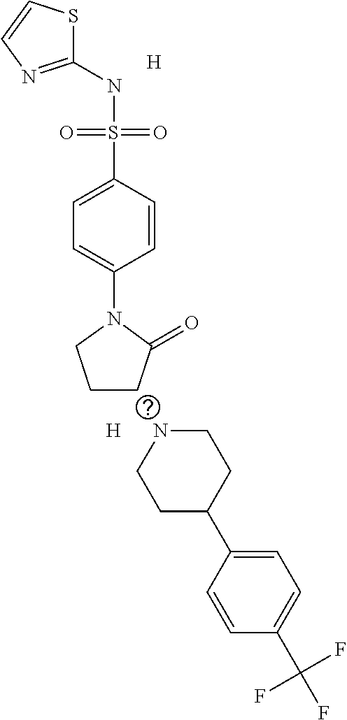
C1(NS(C2=CC=C(N3CCCC3=O)C=C2)(=O)=O)=NC=CS1.[H].[H].N1CCC(C2=CC=C(C(F)(F)F)C=C2)CC1
